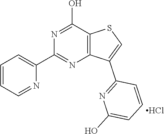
N1=C(O)C2=C(N=C1C1=CC=CC=N1)C(C1=NC(O)=CC=C1)=CS2.Cl
